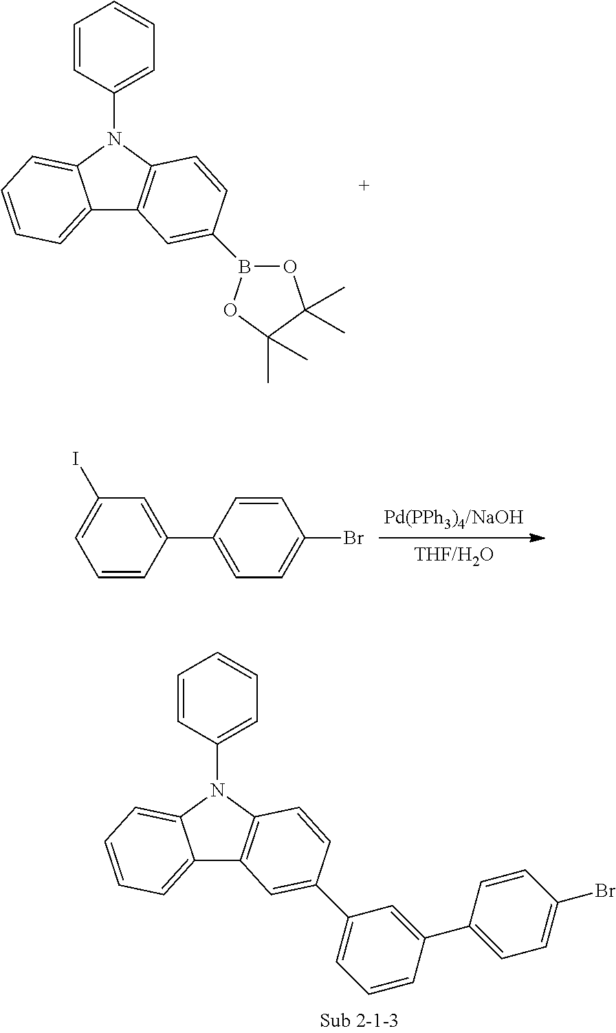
C12=CC=CC=C1N(C1=CC=CC=C1)C1=C2C=C(B2OC(C)(C)C(C)(C)O2)C=C1.C1(C2=CC(I)=CC=C2)=CC=C(Br)C=C1.C12=CC=CC=C1N(C1=CC=CC=C1)C1=C2C=C(C2=CC=CC(C3=CC=C(Br)C=C3)=C2)C=C1
